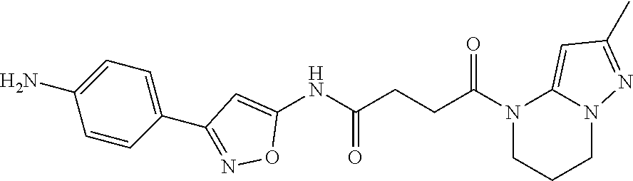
N1(C(CCC(NC2=CC(C3=CC=C(N)C=C3)=NO2)=O)=O)CCCN2C1=CC(C)=N2
